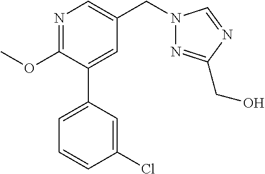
C1(OC)=NC=C(CN2N=C(CO)N=C2)C=C1C1=CC=CC(Cl)=C1
